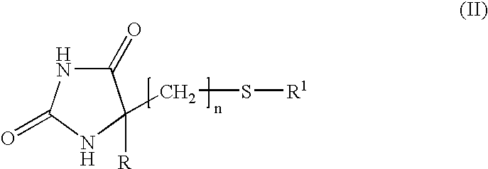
C1(=O)NC(=O)NC1(CS[R1])[R]
